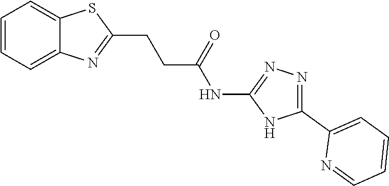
C1=CC=C2C(=C1)SC(CCC(NC1=NN=C(C3=CC=CC=N3)N1)=O)=N2
